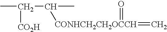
CC(C(C)[CONHCH2CH2OCCH](=C)=O)[CO2H]
